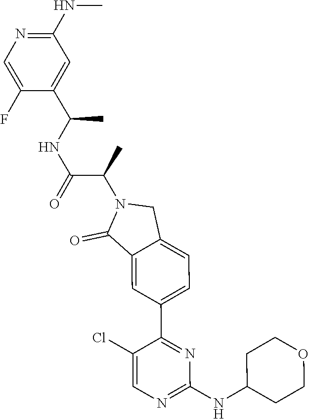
C1(NC2CCOCC2)=NC=C(Cl)C(C2=CC=C3C(=C2)C(=O)N(C(C)C(NC(C)C2=CC(NC)=NC=C2F)=O)C3)=N1
